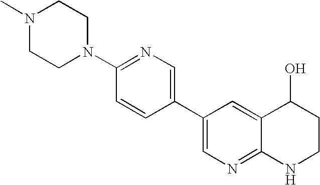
C1(C2=CN=C(N3CCN(C)CC3)C=C2)=CN=C2C(=C1)C(O)CCN2
